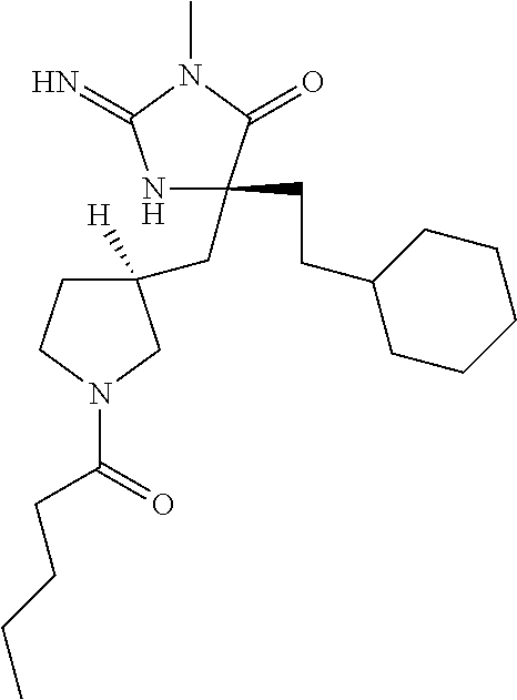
N1C(CC2([H])CCN(C(=O)CCCC)C2)(CCC2CCCCC2)C(=O)N(C)C1=N
